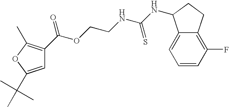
C(OCCNC(NC1C2=CC=CC(F)=C2CC1)=S)(=O)C1=C(C)OC(C(C)(C)C)=C1
